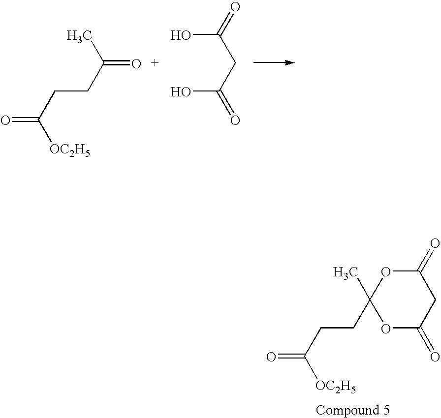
OC(CC(O)=O)=O.C(CC(C)=O)C(=O)[OC2H5].C(CC1(C)OC(=O)CC(=O)O1)C(=O)[OC2H5]
